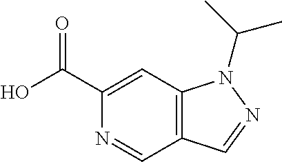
C12=C(C=C(C(O)=O)N=C1)N(C(C)C)N=C2
